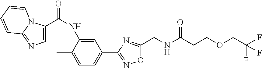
C1=C(C(=O)NC2=CC(C3=NOC(CNC(CCOCC(F)(F)F)=O)=N3)=CC=C2C)N2C(=N1)C=CC=C2
